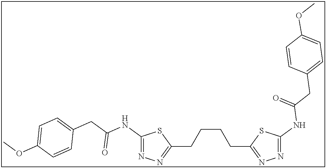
C1(CCCCC2=NN=C(NC(CC3=CC=C(OC)C=C3)=O)S2)=NN=C(NC(CC2=CC=C(OC)C=C2)=O)S1
